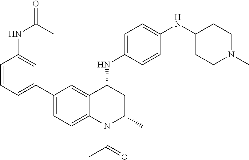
C1(NC2CC(C)N(C(C)=O)C3=CC=C(C4=CC=CC(NC(=O)C)=C4)C=C23)=CC=C(NC2CCN(C)CC2)C=C1
